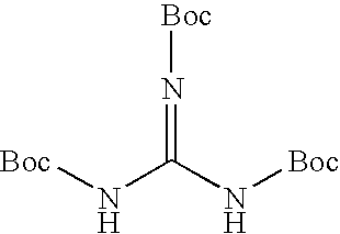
N(=C(N[Boc])N[Boc])[Boc]
